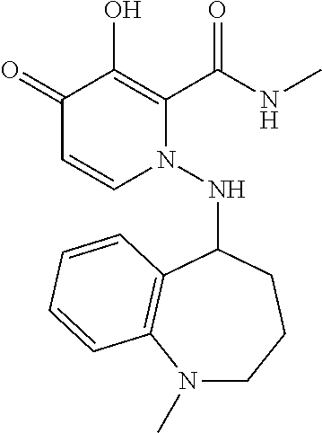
C1(=O)C=CN(NC2C3=C(N(C)CCC2)C=CC=C3)C(C(NC)=O)=C1O
